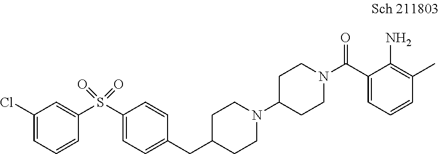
C1(Cl)=CC=CC(S(C2=CC=C(CC3CCN(C4CCN(C(C5=CC=CC(C)=C5N)=O)CC4)CC3)C=C2)(=O)=O)=C1
